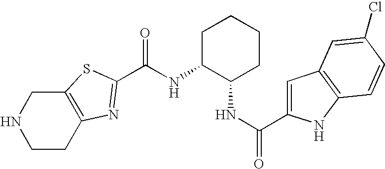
N(C1C(NC(=O)C2=CC3=C(N2)C=CC(Cl)=C3)CCCC1)C(=O)C1=NC2=C(CNCC2)S1
